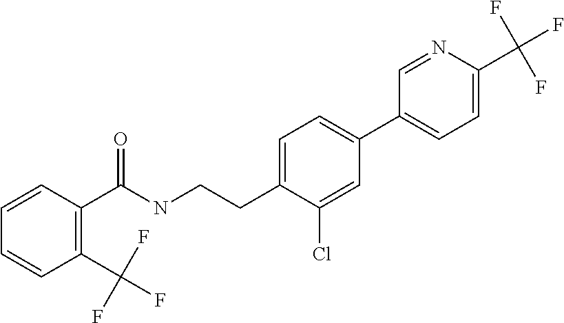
C1=C(C2=CC=C(CCNC(C3=C(C(F)(F)F)C=CC=C3)=O)C(Cl)=C2)C=NC(C(F)(F)F)=C1
